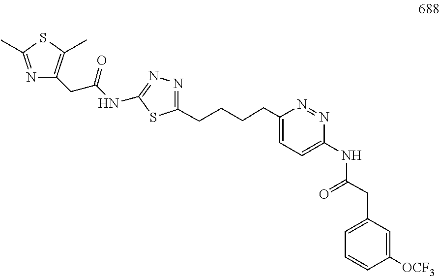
C(CCCC1=CC=C(NC(CC2=CC=CC([OCF3])=C2)=O)N=N1)C1=NN=C(NC(CC2=C(C)SC(C)=N2)=O)S1
